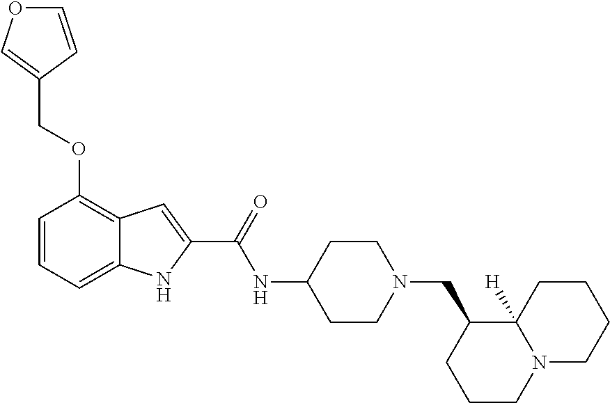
C1=CC(COC2=C3C(=CC=C2)NC(C(=O)NC2CCN(CC4CCCN5C4([H])CCCC5)CC2)=C3)=CO1
